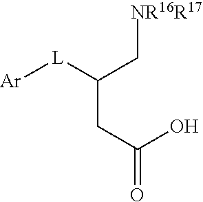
C(CC(O)=O)(C[NR16R17])[L][Ar]
